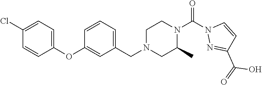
C1(Cl)=CC=C(OC2=CC(CN3CC(C)N(C(N4N=C(C(=O)O)C=C4)=O)CC3)=CC=C2)C=C1
